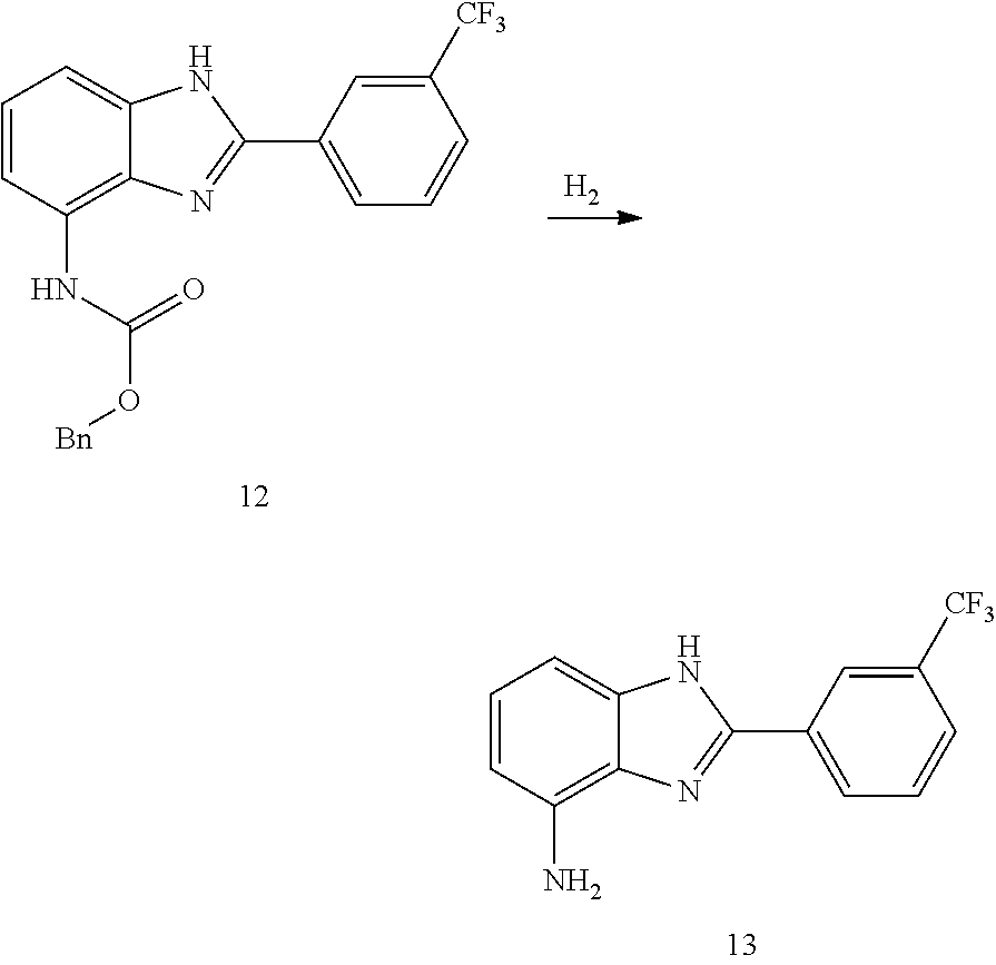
C1(N)=C2C(=CC=C1)NC(C1=CC=CC([CF3])=C1)=N2.C1(NC(O[Bn])=O)=C2C(=CC=C1)NC(C1=CC=CC([CF3])=C1)=N2.[H2]
